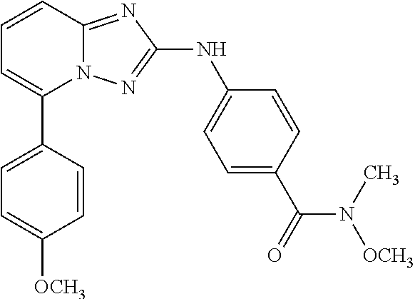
C1(C2=CC=CC3=NC(NC4=CC=C(C(=O)N(C)[OCH3])C=C4)=NN23)=CC=C([OCH3])C=C1
